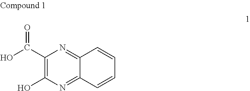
C1(C(O)=O)=C(O)N=C2C(=N1)C=CC=C2
